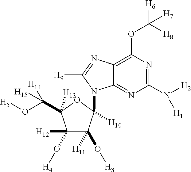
C1(N([H2])[H1])=NC(OC([H8])([H6])[H7])=C2C(=N1)N(C1([H10])OC(C(O[H5])([H14])[H15])([H13])C(O[H4])([H12])C1([H11])O[H3])C([H9])=N2
